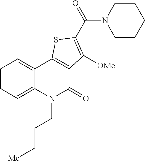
C1=CC=C2C(=C1)C1=C(C(=O)N2CCC[Me])C([OMe])=C(C(N2CCCCC2)=O)S1
